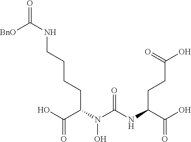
C(CC(C(O)=O)N(C(NC(C(O)=O)CCC(O)=O)=O)O)CCNC([BnO])=O
